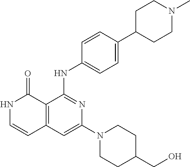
C1=CC(NC2=NC(N3CCC(CO)CC3)=CC3=C2C(=O)NC=C3)=CC=C1C1CCN(C)CC1
